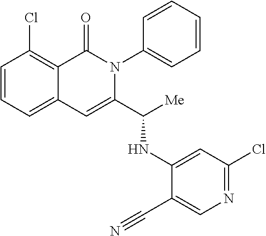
C12=CC=CC(Cl)=C1C(=O)N(C1=CC=CC=C1)C(C(NC1=CC(Cl)=NC=C1C#N)[Me])=C2
